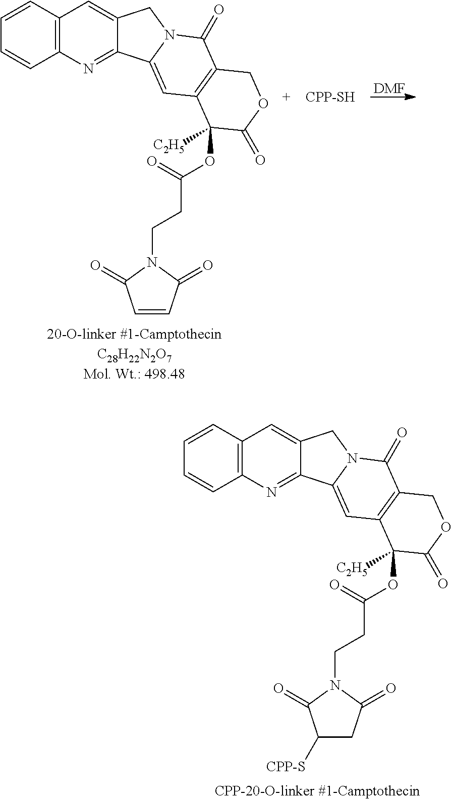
C1=CC2=C(C=C1)N=C1C(=C2)CN2C1=CC1=C(C2=O)COC(=O)C1(OC(CCN1C(=O)C([CPP-S])CC1=O)=O)[C2H5].C1=CC2=C(C=C1)N=C1C(=C2)CN2C1=CC1=C(C2=O)COC(=O)C1(OC(CCN1C(=O)C=CC1=O)=O)[C2H5].[CPP-SH].[DMF]
